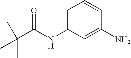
C1=C(NC(=O)C(C)(C)C)C=C(N)C=C1
